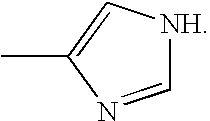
C1=NC(C)=C[NH]1
